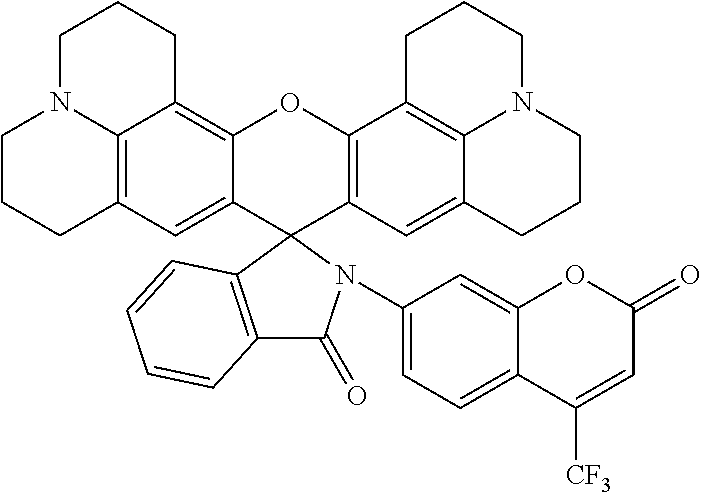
C12=C3C=C4C(=C1CCCN2CCC3)OC1=C(C=C2C3=C1CCCN3CCC2)C41N(C2=CC=C3C(=C2)OC(=O)C=C3[CF3])C(=O)C2=C1C=CC=C2
